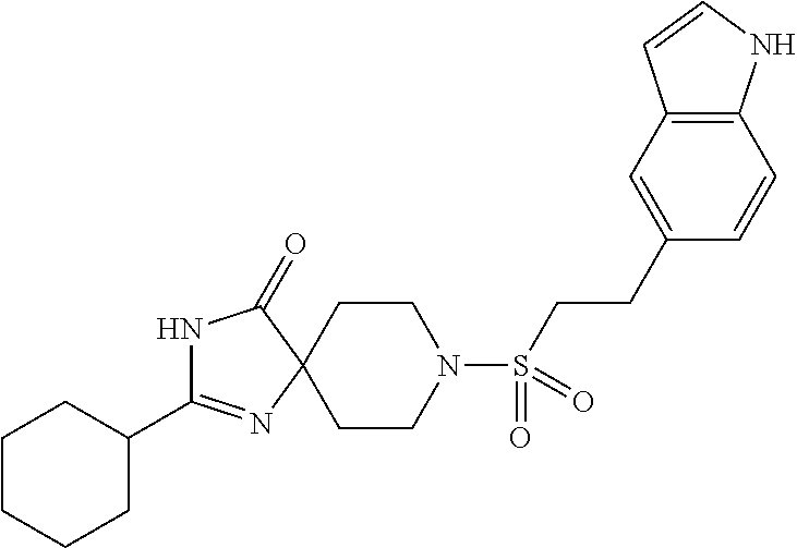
C1CN(S(CCC2=CC3=C(C=C2)NC=C3)(=O)=O)CCC12C(=O)NC(C1CCCCC1)=N2
